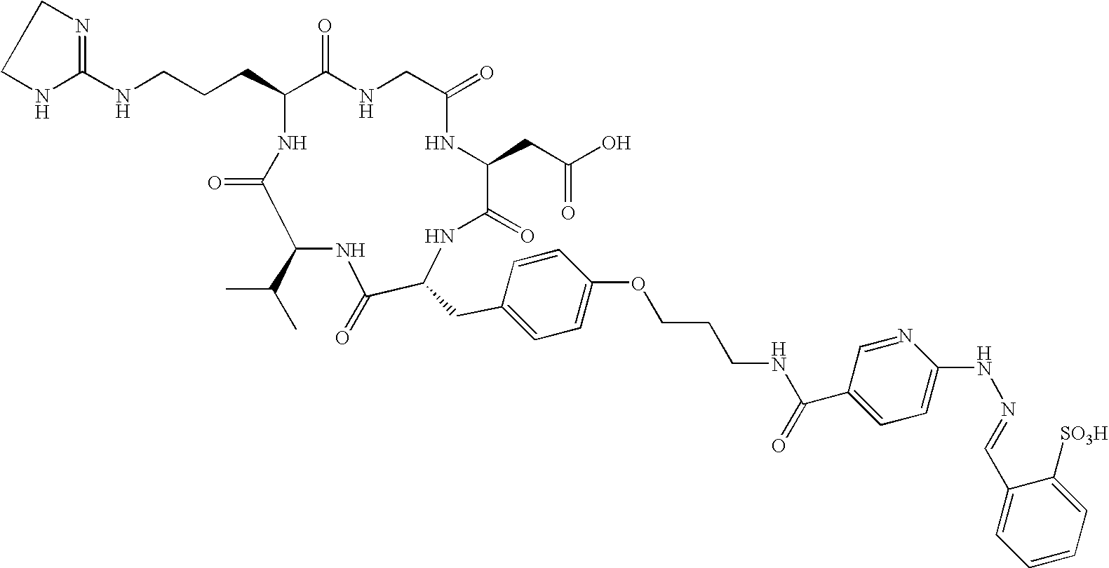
N(CCCC1C(=O)NCC(=O)NC(CC(O)=O)C(=O)NC(CC2=CC=C(OCCCNC(=O)C3=CC=C(NN=CC4=CC=CC=C4[SO3H])N=C3)C=C2)C(=O)NC(C(C)C)C(=O)N1)C1=NCCN1
